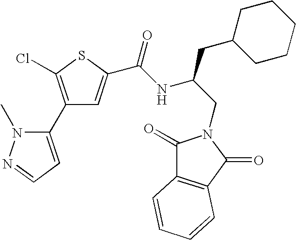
C1(C2=CC=NN2C)=C(Cl)SC(C(NC(CN2C(=O)C3=C(C2=O)C=CC=C3)CC2CCCCC2)=O)=C1
